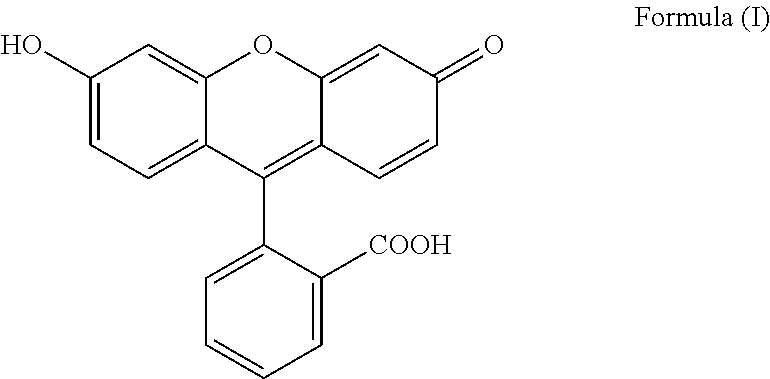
C1=C([COOH])C(C2=C3C(=CC(=O)C=C3)OC3=CC(O)=CC=C23)=CC=C1
